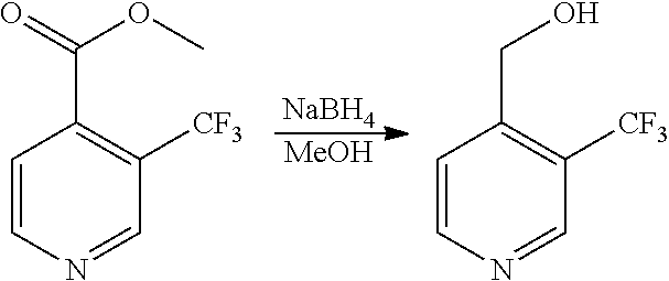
[MeOH].[NaBH4].C1=CN=CC([CF3])=C1C(=O)OC.C1=CN=CC([CF3])=C1CO
